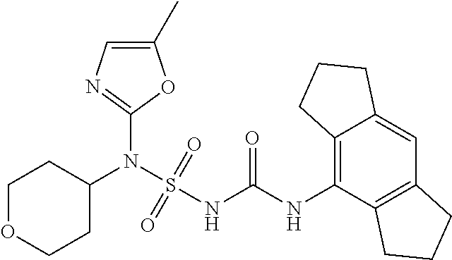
C1(N(S(NC(NC2=C3C(=CC4=C2CCC4)CCC3)=O)(=O)=O)C2CCOCC2)=NC=C(C)O1
